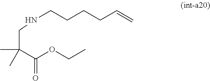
C(NCCCCC=C)C(C(OCC)=O)(C)C
